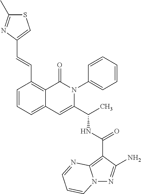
N12N=C(N)C(C(NC(C3=CC4=CC=CC(C=CC5=CSC(C)=N5)=C4C(=O)N3C3=CC=CC=C3)C)=O)=C1N=CC=C2
